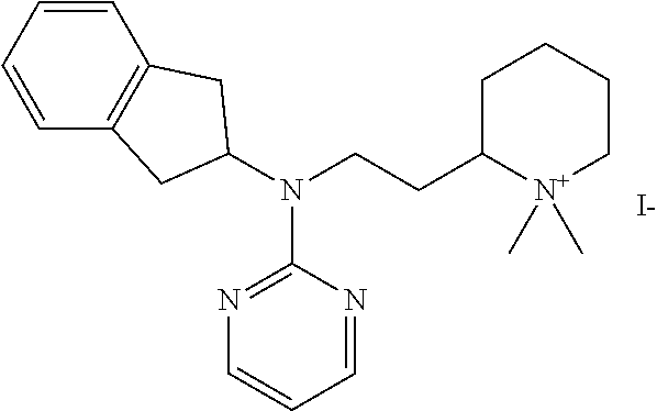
C1=CC=CC2=C1CC(N(CCC1[N+](C)(C)CCCC1)C1=NC=CC=N1)C2.[I-]
